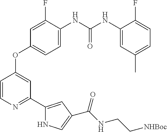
C(=O)(NC1=CC=C(OC2=CC(C3=CC(C(NCC[NHBoc])=O)=CN3)=NC=C2)C=C1F)NC1=CC(C)=CC=C1F
